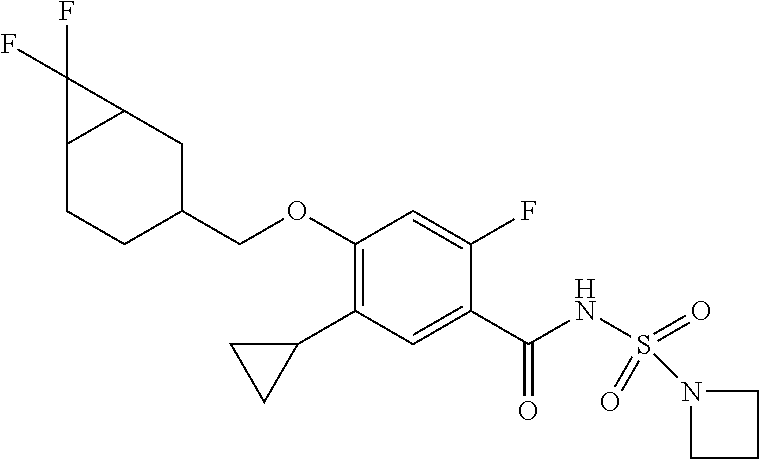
C1(C2CC2)=C(OCC2CC3C(CC2)C3(F)F)C=C(F)C(C(NS(N2CCC2)(=O)=O)=O)=C1
